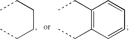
CCCCCC.CCC1=C(CC)C=CC=C1
